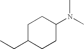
C1C(CC)CCC(N(C)C)C1
